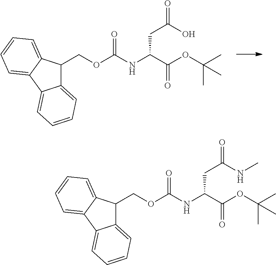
C1(COC(NC(C(OC(C)(C)C)=O)CC(=O)O)=O)C2=CC=CC=C2C2=CC=CC=C12.C1(COC(NC(C(OC(C)(C)C)=O)CC(=O)NC)=O)C2=CC=CC=C2C2=CC=CC=C12
